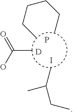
P.C(CCC)CC.[D].CC(O)=O.CC(C)CC.I
